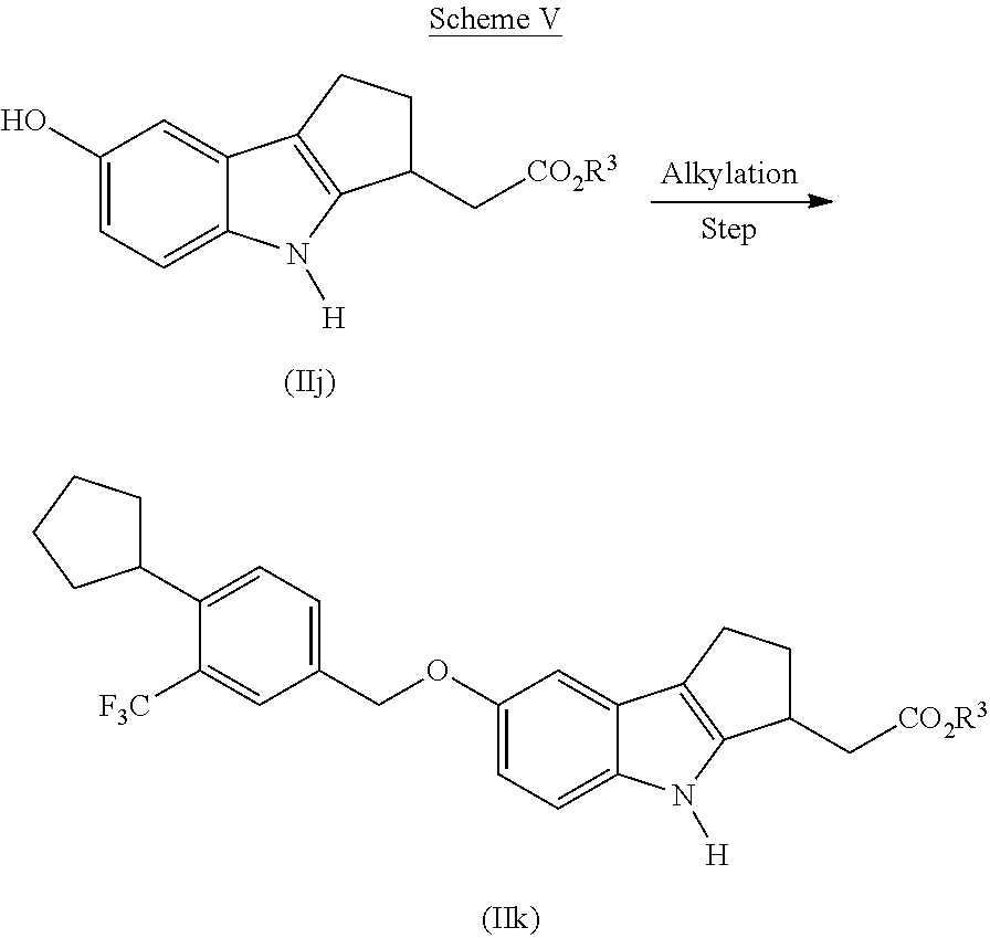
C1(O)=CC=C2C(=C1)C1=C(N2[H])C(C[CO2R3])CC1.C1(OCC2=CC=C(C3CCCC3)C([F3C])=C2)=CC=C2C(=C1)C1=C(N2[H])C(C[CO2R3])CC1
